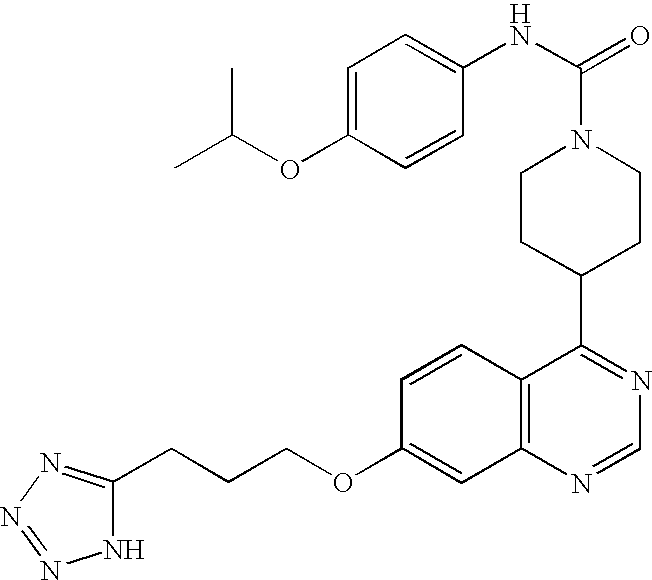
C12=C(C=CC(OCCCC3=NN=NN3)=C1)C(C1CCN(C(NC3=CC=C(OC(C)C)C=C3)=O)CC1)=NC=N2
